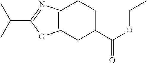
C12=C(CC(C(=O)OCC)CC1)OC(C(C)C)=N2
